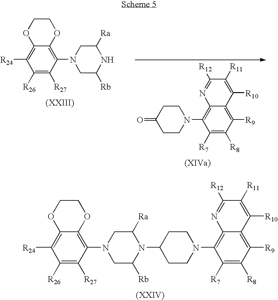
C1CN(C2=C3C(=C([R9])C([R8])=C2[R7])C([R10])=C([R11])C([R12])=N3)CCC1=O.C1([R26])=C([R27])C(N2CC([Rb])NC([Ra])C2)=C2C(=C1[R24])OCCO2.C1CN(C2=C3C(=C([R9])C([R8])=C2[R7])C([R10])=C([R11])C([R12])=N3)CCC1N1C([Ra])CN(C2=C3C(=C([R24])C([R26])=C2[R27])OCCO3)CC1[Rb]
